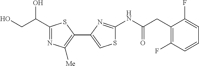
N(C(=O)CC1=C(F)C=CC=C1F)C1=NC(C2=C([Me])N=C(C(CO)O)S2)=CS1
